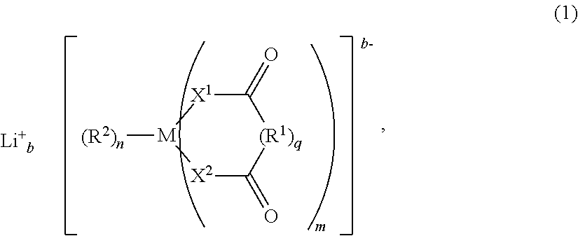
C1(=O)[X1][M]([(R2)n])[X2]C(=O)[(R1)q]1
